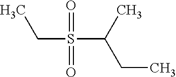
C(S(C(C)CC)(=O)=O)C
